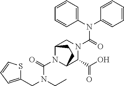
N(C(=O)N1CC2N(C(N(CC3=CC=CS3)CC)=O)C(C1C(O)=O)CC2)(C1=CC=CC=C1)C1=CC=CC=C1
